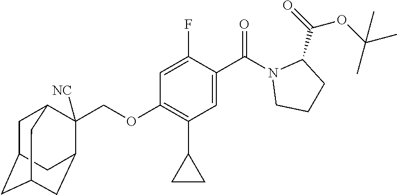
C(OC1=C(C2CC2)C=C(C(=O)N2CCCC2C(OC(C)(C)C)=O)C(F)=C1)C1([NC])C2CC3CC(CC1C3)C2
